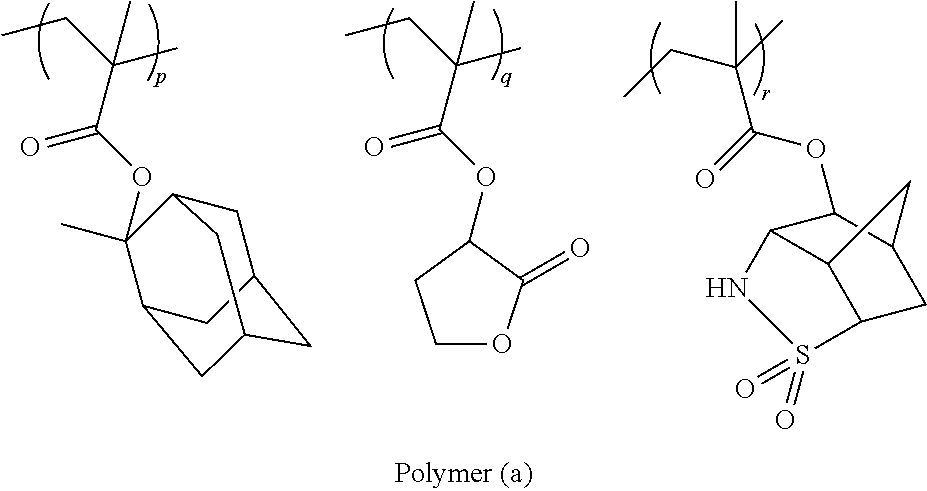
C(C(OC1(C)C2CC3CC(CC1C3)C2)=O)(CC)(C)C.C(C(OC1C(=O)OCC1)=O)(CC)(C)C.C(C(OC1C2C3C(CC1C3)S(=O)(=O)N2)=O)(C)(CC)C
